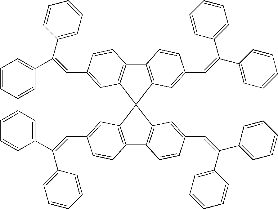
C12=C(C=C(C=C(C3=CC=CC=C3)C3=CC=CC=C3)C=C1)C1(C3=C2C=CC(C=C(C2=CC=CC=C2)C2=CC=CC=C2)=C3)C2=C(C=CC(C=C(C3=CC=CC=C3)C3=CC=CC=C3)=C2)C2=C1C=C(C=C(C1=CC=CC=C1)C1=CC=CC=C1)C=C2
